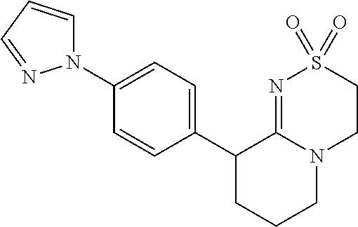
C1(N2C=CC=N2)=CC=C(C2CCCN3C2=NS(=O)(=O)CC3)C=C1
